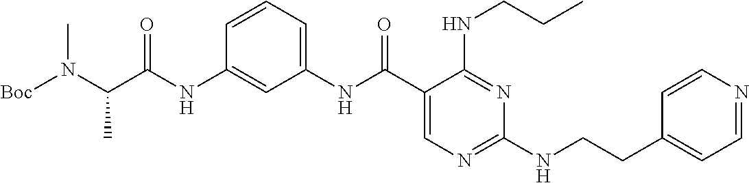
C1(NC(C2=CN=C(NCCC3=CC=NC=C3)N=C2NCCC)=O)=CC=CC(NC(=O)C(N([Boc])C)C)=C1
